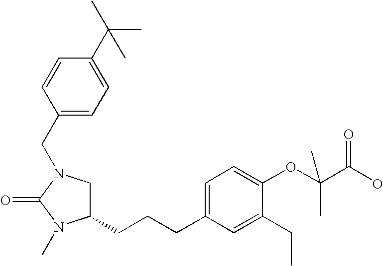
C1(CCCC2=CC=C(OC(C(O)=O)(C)C)C(CC)=C2)CN(CC2=CC=C(C(C)(C)C)C=C2)C(=O)N1C
